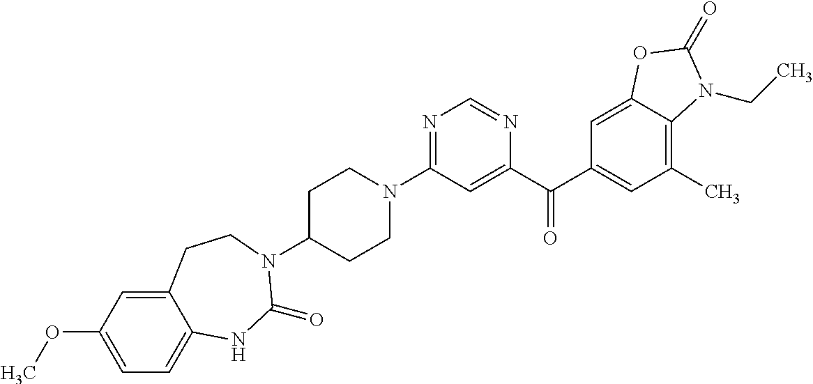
C1C(N2C(=O)NC3=CC=C(OC)C=C3CC2)CCN(C2=NC=NC(C(C3=CC(C)=C4C(=C3)OC(=O)N4CC)=O)=C2)C1
